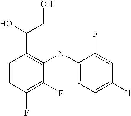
C1=CC(F)=C(F)C(NC2=CC=C([l])C=C2F)=C1C(O)CO
